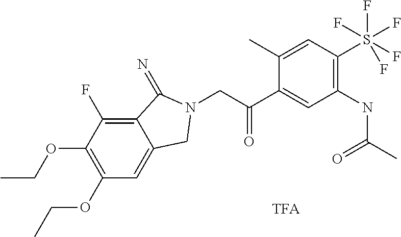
C1(C)=CC(S(F)(F)(F)(F)F)=C(NC(=O)C)C=C1C(CN1CC2=CC(OCC)=C(OCC)C(F)=C2C1=N)=O
